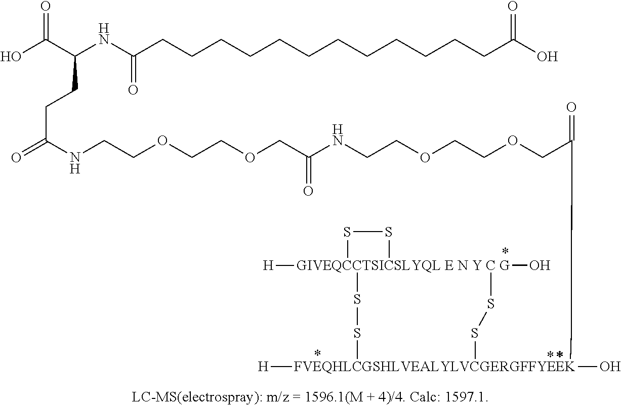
OC(C(NC(CCCCCCCCCCCCC(O)=O)=O)CCC(=O)NCCOCCOCC(NCCOCCOCC(=O)C[FVEQHLCGSHLVEALYLVCGERGFFYEEK]([H])(O)(SS[CTSICSLYQL E N Y]SS[GIVEQC][H])SS[C G]O)=O)=O
